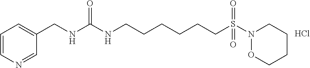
Cl.C1=C(CNC(NCCCCCCS(N2CCCCO2)(=O)=O)=O)C=NC=C1
